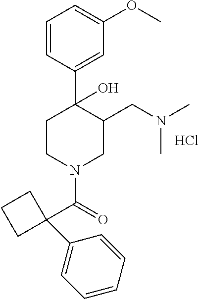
Cl.C1=CC(C2(O)CCN(C(C3(C4=CC=CC=C4)CCC3)=O)CC2CN(C)C)=CC(OC)=C1
